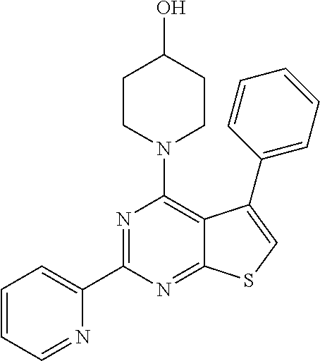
C1(C2=NC(N3CCC(O)CC3)=C3C(=N2)SC=C3C2=CC=CC=C2)=CC=CC=N1
